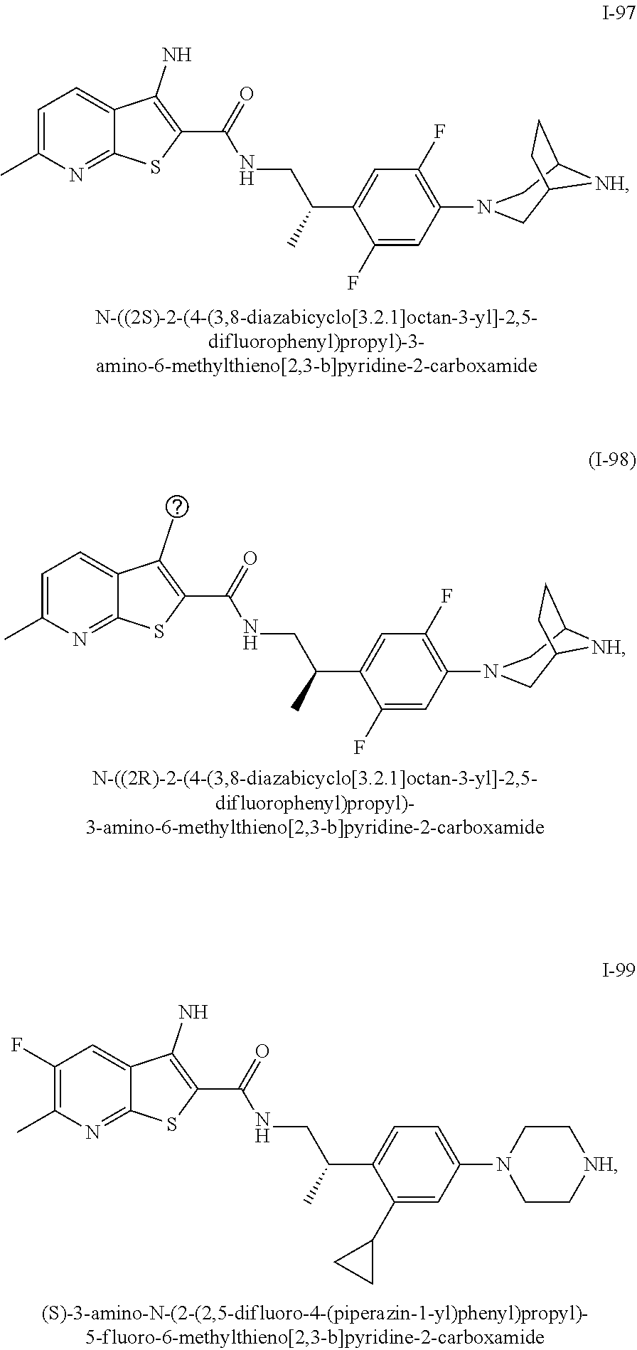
C1=C(C)N=C2C(=C1)C(N)=C(C(=O)NCC(C1=CC(F)=C(N3CC4[NH]C(C3)CC4)C=C1F)C)S2.C1=C(C)N=C2C(=C1)C(C)=C(C(=O)NCC(C1=CC(F)=C(N3CC4[NH]C(C3)CC4)C=C1F)C)S2.C1(F)=C(C)N=C2C(=C1)C(N)=C(C(=O)NCC(C1=CC=C(N3CC[NH]CC3)C=C1C1CC1)C)S2
